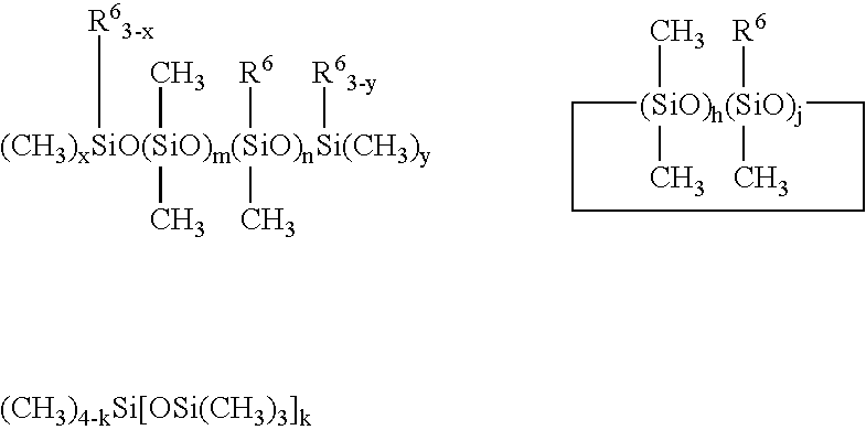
[(CH3)xSiO(SiO)m(SiO)nSi(CH3)y]([R63-x])(C)(C)([R6])(C)[R63-y].C1[(SiO)h(SiO)j](C)([R6])(C)(C)CCC1
